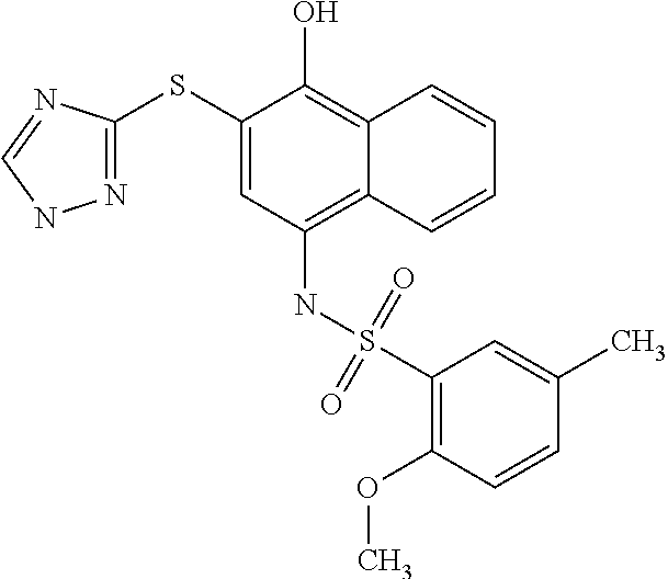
N1=C(SC2=CC(NS(C3=C(OC)C=CC(C)=C3)(=O)=O)=C3C(=C2O)C=CC=C3)N=CN1
